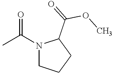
CC(N1CCCC1C(=O)OC)=O
